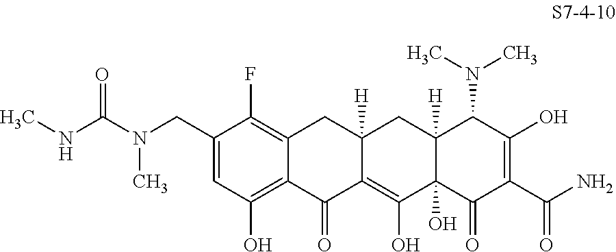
N(C(N(CC1=CC(O)=C2C(=C1F)CC1([H])C(=C(O)C3(O)C([H])(C1)C(N(C)C)C(O)=C(C(N)=O)C3=O)C2=O)C)=O)C
